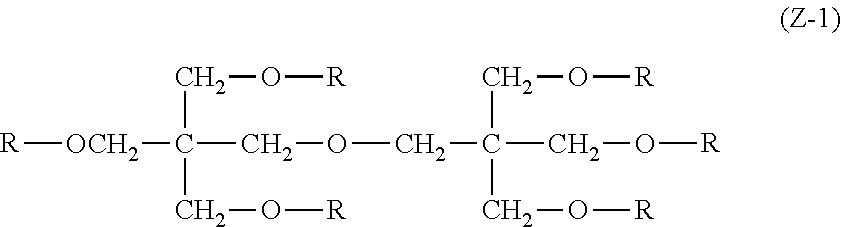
[R][OCH2]C(CO[R])(COCC(CO[R])(CO[R])CO[R])CO[R]
